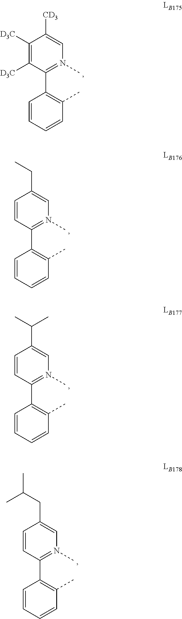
C1([D3C])=C([D3C])C(C2=C(C)C=CC=C2)=N(C)C=C1[CD3].C1=CC(C2=C(C)C=CC=C2)=N(C)C=C1CC.C1=CC(C2=C(C)C=CC=C2)=N(C)C=C1C(C)C.C1=CC(C2=C(C)C=CC=C2)=N(C)C=C1CC(C)C
